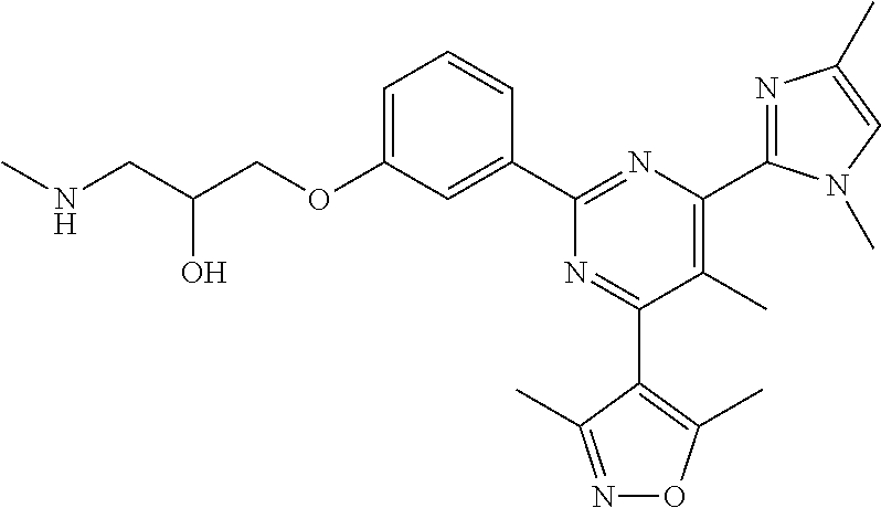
C1=C(OCC(CNC)O)C=C(C2=NC(C3=NC(C)=CN3C)=C(C)C(C3=C(C)ON=C3C)=N2)C=C1
